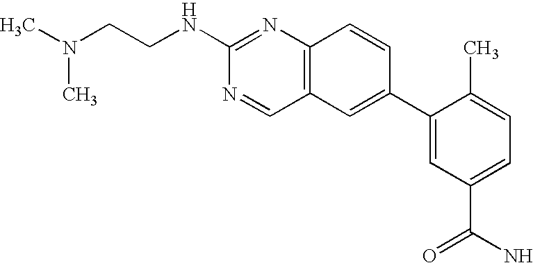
CN(C)CCNC1=NC2=C(C=N1)C=C(C1=CC(C(=O)N)=CC=C1C)C=C2
